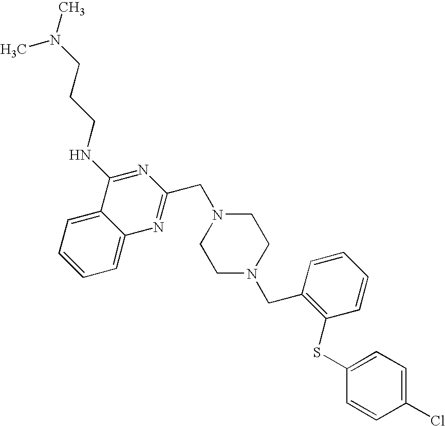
C1=C2C(=CC=C1)C(NCCCN(C)C)=NC(CN1CCN(CC3=C(SC4=CC=C(Cl)C=C4)C=CC=C3)CC1)=N2
